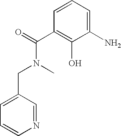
C1(N)=CC=CC(C(=O)N(C)CC2=CC=CN=C2)=C1O
